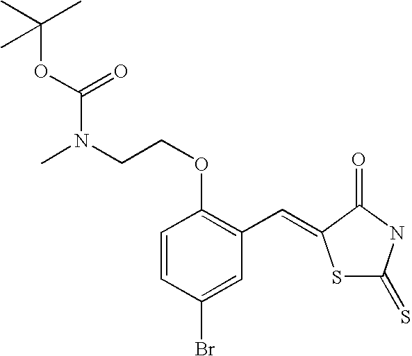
C1=CC(OCCN(C)C(OC(C)(C)C)=O)=C(C=C2SC(=S)NC2=O)C=C1Br
